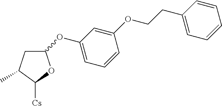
C1C(C)C([Cs])OC1OC1=CC=CC(OCCC2=CC=CC=C2)=C1
